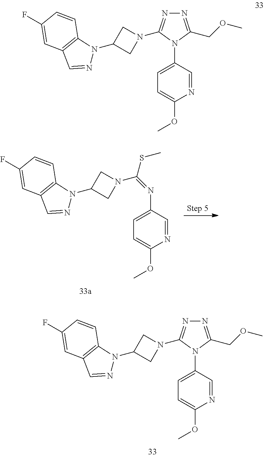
N1=C(COC)N(C2=CC=C(OC)N=C2)C(N2CC(N3N=CC4=C3C=CC(F)=C4)C2)=N1.C1(N=C(N2CC(N3N=CC4=C3C=CC(F)=C4)C2)SC)=CC=C(OC)N=C1.N1=C(COC)N(C2=CC=C(OC)N=C2)C(N2CC(N3N=CC4=C3C=CC(F)=C4)C2)=N1
